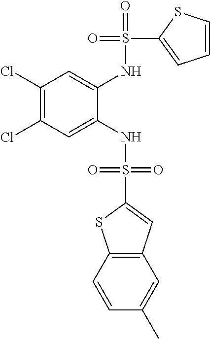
C1(Cl)=C(Cl)C=C(NS(=O)(=O)C2=CC3=C(S2)C=CC(C)=C3)C(NS(=O)(C2=CC=CS2)=O)=C1
